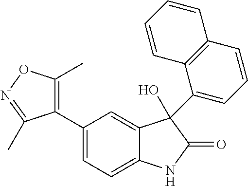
C1(C2=CC=C3C(=C2)C(C2=CC=CC4=C2C=CC=C4)(O)C(=O)N3)=C(C)ON=C1C
